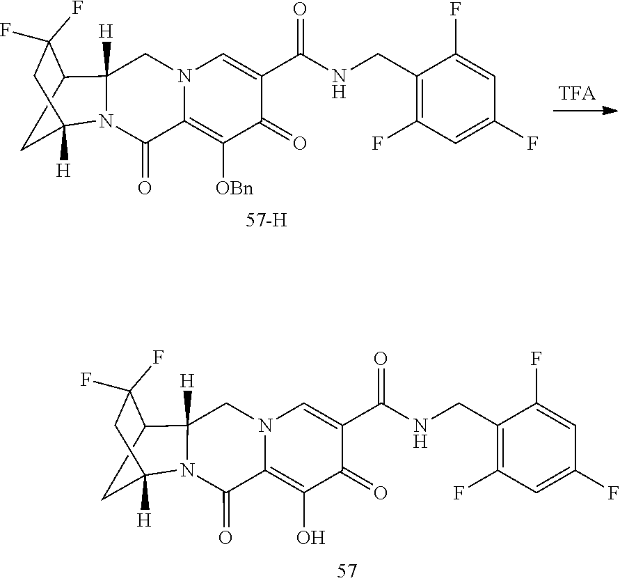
C1(=O)C2=C(O)C(=O)C(C(NCC3=C(F)C=C(F)C=C3F)=O)=CN2CC2([H])C3CC([H])(N12)CC3(F)F.C1(=O)C2=C([OBn])C(=O)C(C(NCC3=C(F)C=C(F)C=C3F)=O)=CN2CC2([H])C3CC([H])(N12)CC3(F)F
